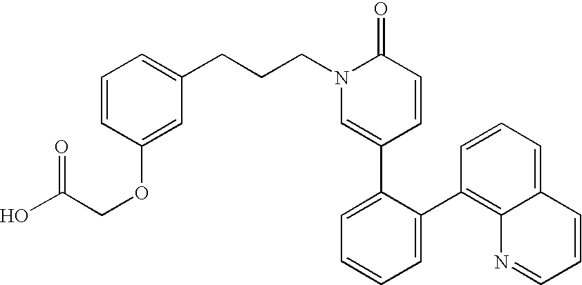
C(CN1C=C(C2=CC=CC=C2C2=C3C(=CC=C2)C=CC=N3)C=CC1=O)CC1=CC=CC(OCC(O)=O)=C1
